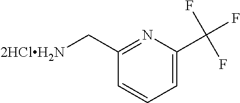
C1=CC(C[2HClH2N])=NC(C(F)(F)F)=C1
